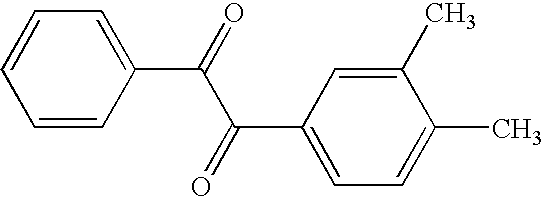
C1=CC(C(=O)C(C2=CC=C(C)C(C)=C2)=O)=CC=C1
